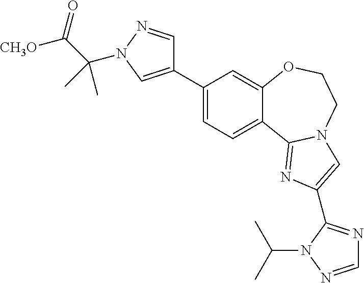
C1(C2=CN(C(C([CH3O])=O)(C)C)N=C2)=CC=C2C(=C1)OCCN1C2=NC(C2=NC=NN2C(C)C)=C1
